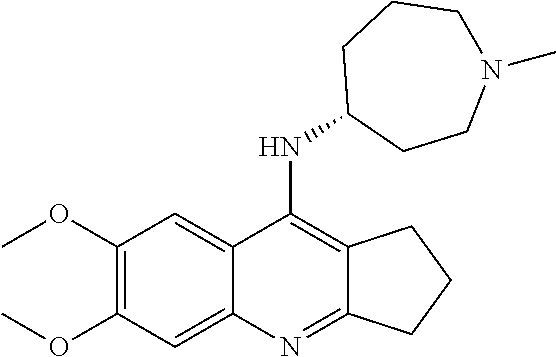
COC1=C(OC)C=C2C(=C1)C(NC1CCN(C)CCC1)=C1C(=N2)CCC1
